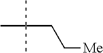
C(CC[Me])(C)(C)C
